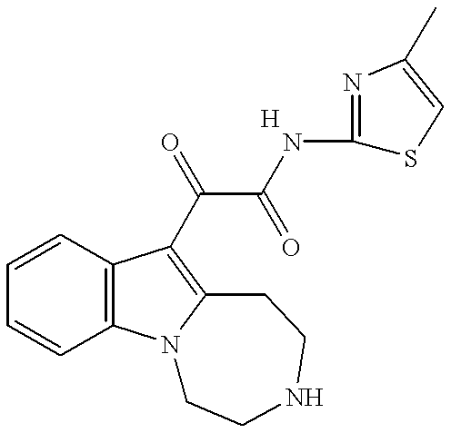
C1=CC2=C(C=C1)N1C(=C2C(C(NC2=NC(C)=CS2)=O)=O)CCNCC1.[H]
